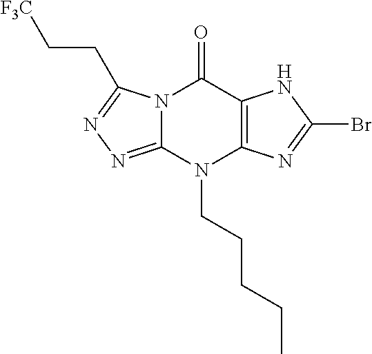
N12C(=NN=C1CC[F3C])N(CCCCC)C1=C(C2=O)NC(Br)=N1
